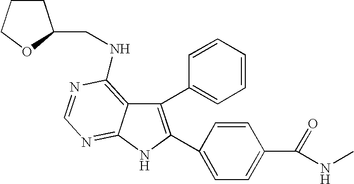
C12=C(NCC3CCCO3)N=CN=C1NC(C1=CC=C(C(=O)NC)C=C1)=C2C1=CC=CC=C1
